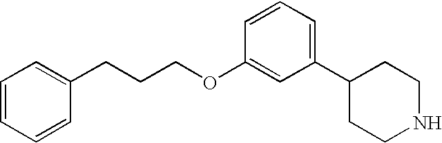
C1(C2CCNCC2)=CC=CC(OCCCC2=CC=CC=C2)=C1
